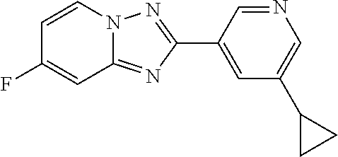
C1(C2=CC(C3CC3)=CN=C2)=NN2C(=N1)C=C(F)C=C2
